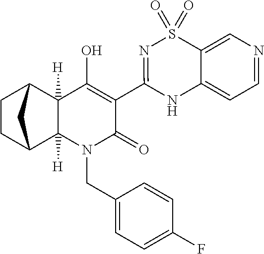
C12=CN=CC=C1NC(C1=C(O)C3([H])C4CCC(C3([H])N(CC3=CC=C(F)C=C3)C1=O)C4)=NS2(=O)=O
